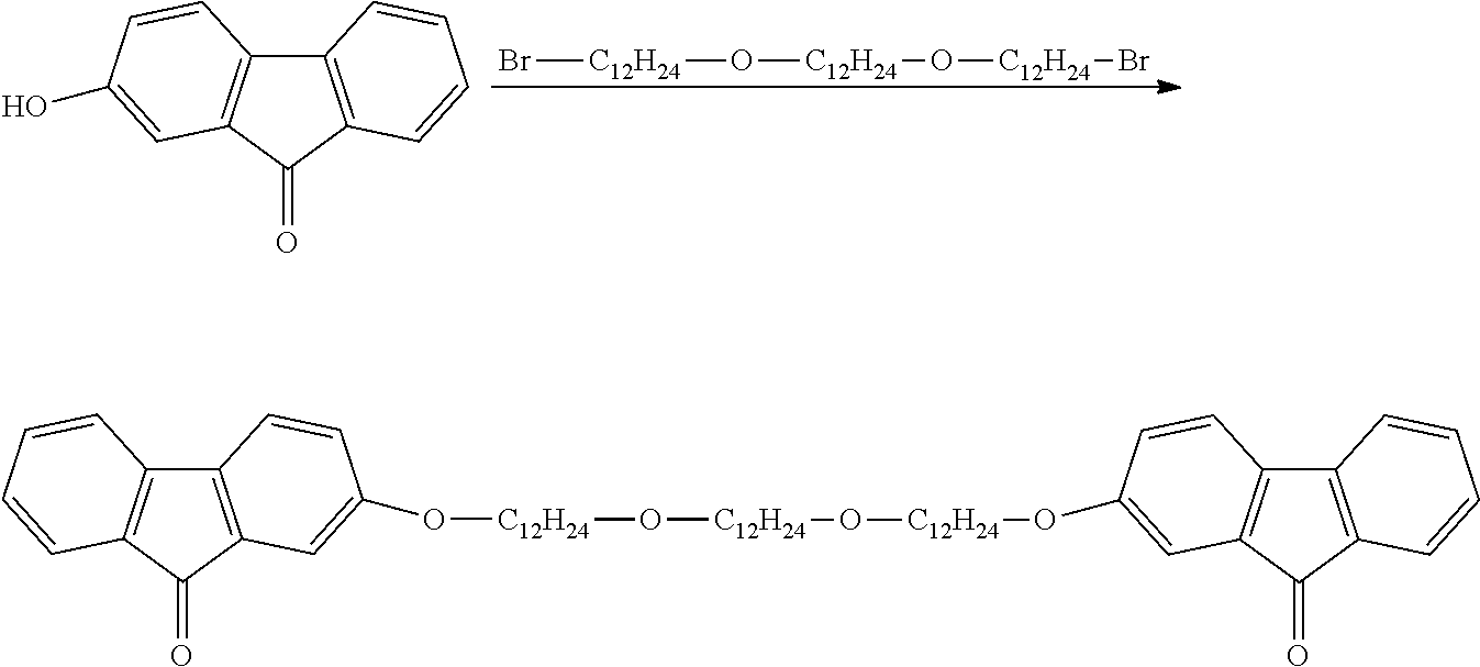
[C12H24](Br)O[C12H24]O[C12H24]Br.C12=C(C=CC=C1)C(=O)C1=C2C=CC(O)=C1.C12=C(C(=O)C3=C1C=CC(O[C12H24]O[C12H24]O[C12H24]OC1=CC4=C(C5=C(C4=O)C=CC=C5)C=C1)=C3)C=CC=C2
